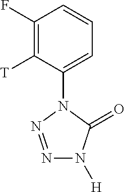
C1(F)=C([T])C(N2C(=O)N([H])N=N2)=CC=C1
